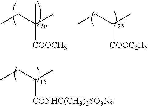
CCC(C)([COOCH3])C.CCC(C)[COOC2H5].CCC(C)[CONHC(CH3)2SO3Na]
